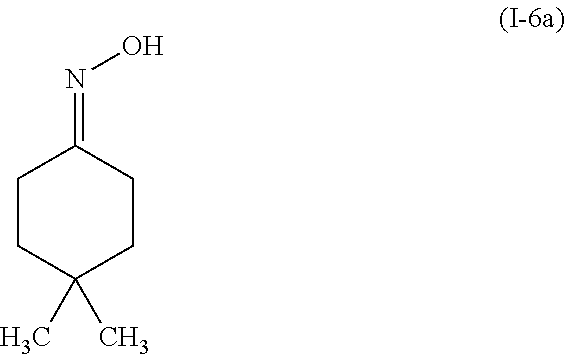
CC1(C)CCC(=NO)CC1
